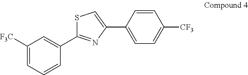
C1([F3C])=CC=CC(C2=NC(C3=CC=C([CF3])C=C3)=CS2)=C1
